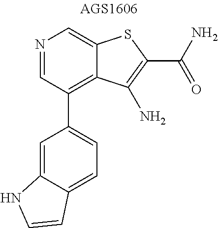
N1=CC(C2=CC=C3C(=C2)NC=C3)=C2C(=C1)SC(C(N)=O)=C2N
